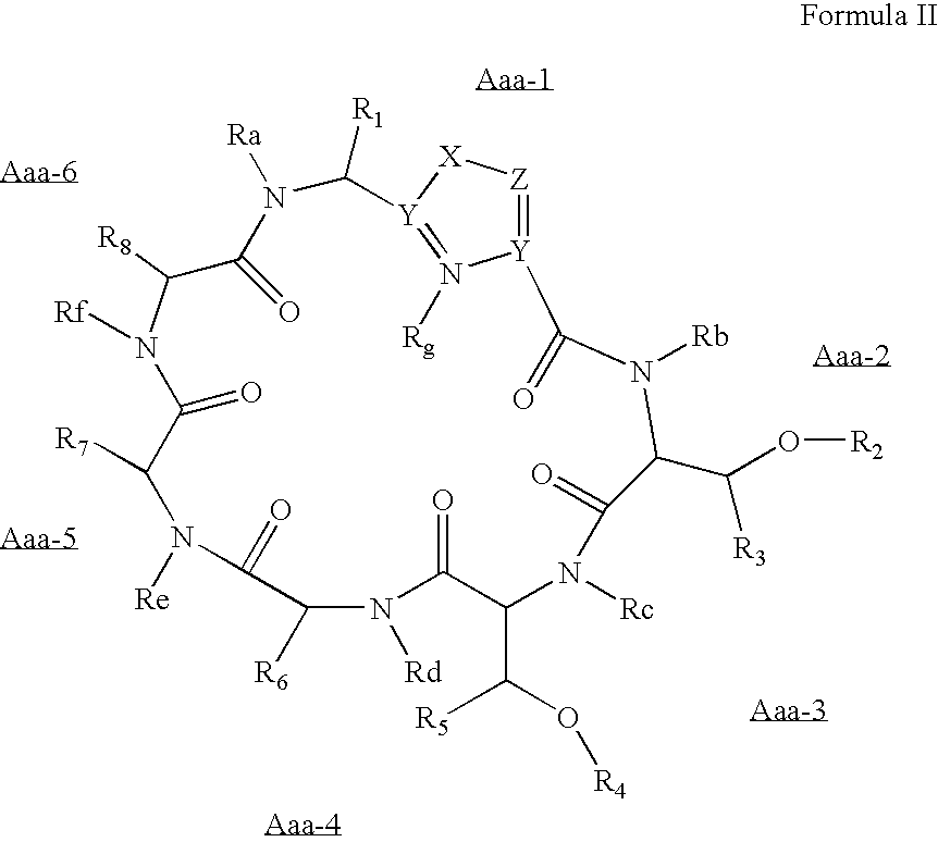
[Rf]N1C([R8])C(=O)N([Ra])C([R1])[Y]2=N([Rg])[Y](=[Z][X]2)C(=O)N([Rb])C(C(O[R2])[R3])C(=O)N([Rc])C(C(O[R4])[R5])C(=O)N([Rd])C([R6])C(=O)N([Re])C([R7])C1=O
